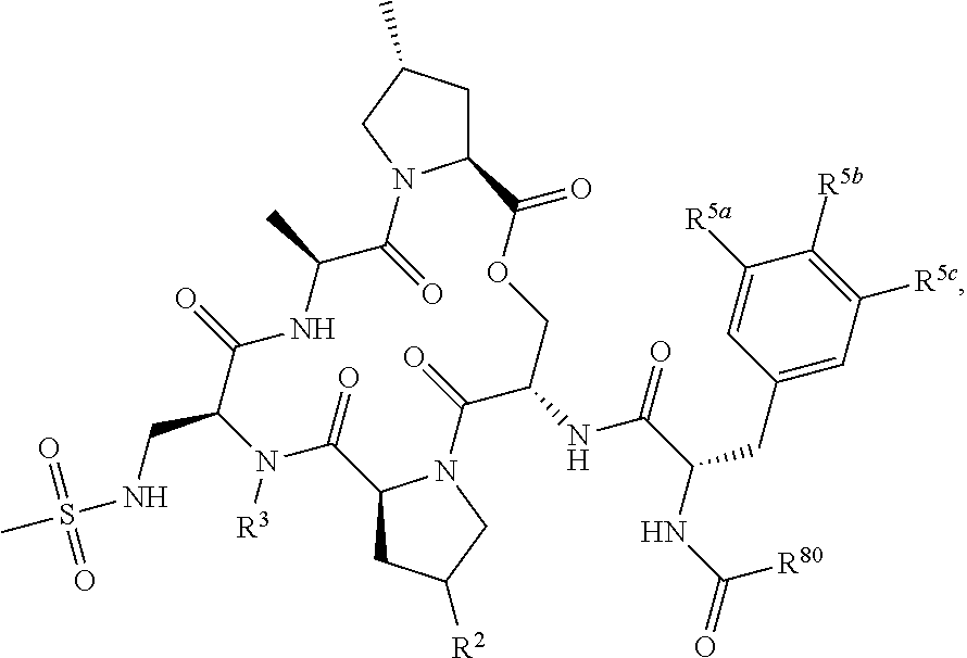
C12CC(C)CN1C(=O)C(C)NC(=O)C(CNS(C)(=O)=O)N([R3])C(=O)C1CC([R2])CN1C(=O)C(NC(C(NC(=O)[R80])CC1=CC([R5c])=C([R5b])C([R5a])=C1)=O)COC2=O
